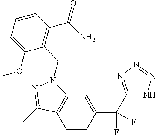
C1=CC(C(C2=NN=NN2)(F)F)=CC2=C1C(C)=NN2CC1=C(C(N)=O)C=CC=C1OC
